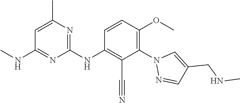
C1(NC2=C(C#N)C(N3N=CC(CNC)=C3)=C(OC)C=C2)=NC(C)=CC(NC)=N1
